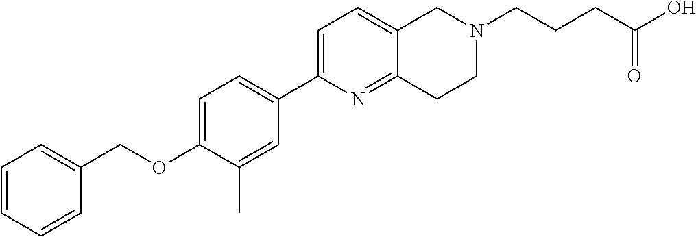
C1=CC=CC(COC2=CC=C(C3=CC=C4C(=N3)CCN(CCCC(O)=O)C4)C=C2C)=C1
